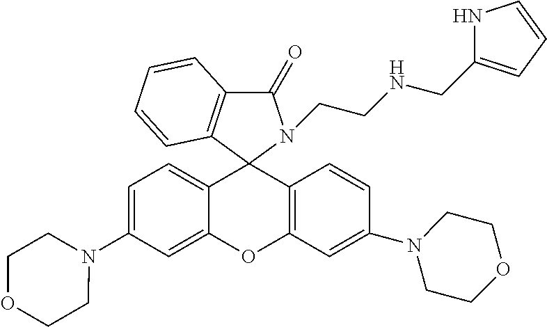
C1=C(N2CCOCC2)C=C2C(=C1)C1(C3=C(O2)C=C(N2CCOCC2)C=C3)N(CCNCC2=CC=CN2)C(=O)C2=C1C=CC=C2
